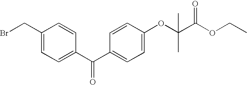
C1(CBr)=CC=C(C(C2=CC=C(OC(C(OCC)=O)(C)C)C=C2)=O)C=C1
